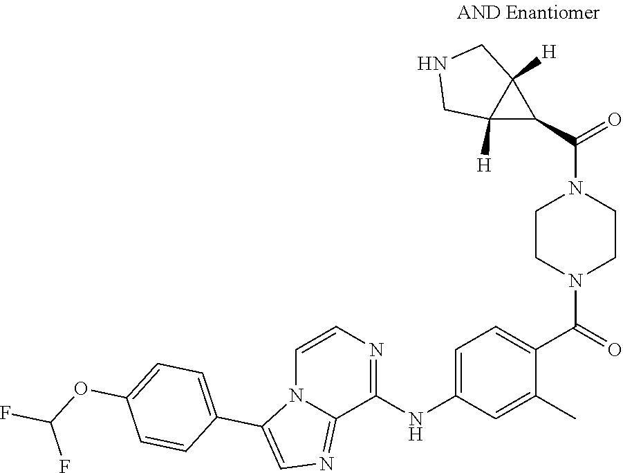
C1CN(C(=O)C2=CC=C(NC3=NC=CN4C3=NC=C4C3=CC=C(OC(F)F)C=C3)C=C2C)CCN1C(C1C2([H])C1([H])CNC2)=O
